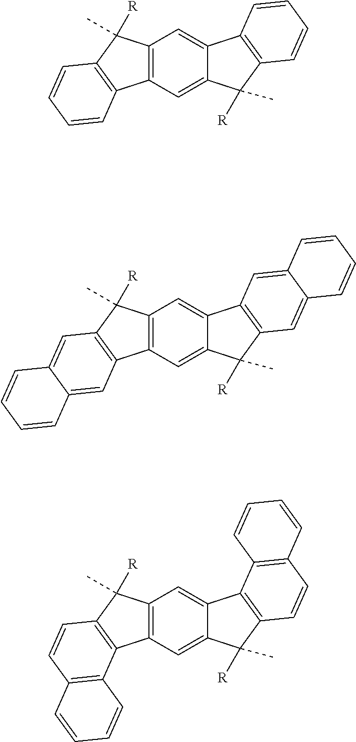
C12=C(C=C3C(=C1)C1=C(C3([R])C)C=CC=C1)C1=C(C2([R])C)C=CC=C1.C12=C(C=C3C(=C1)C1=C(C3([R])C)C=C3C(=C1)C=CC=C3)C1=C(C2([R])C)C=C2C(=C1)C=CC=C2.C12=C(C=C3C(=C1)C1=C(C3([R])C)C=CC3=C1C=CC=C3)C1=C(C2([R])C)C=CC2=C1C=CC=C2
